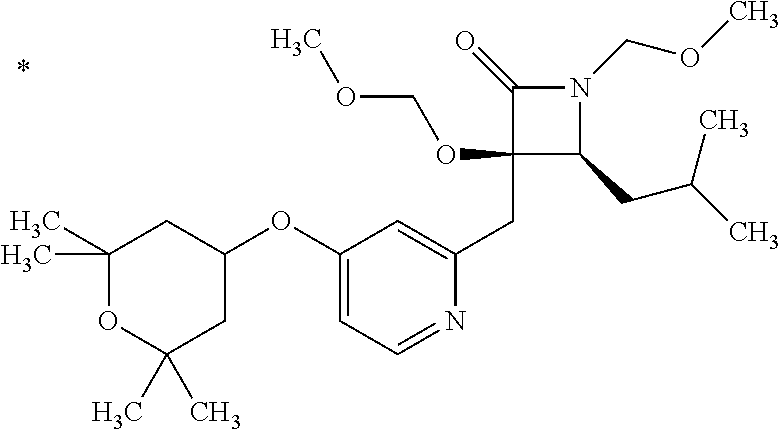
C1(CC2=CC(OC3CC(C)(C)OC(C)(C)C3)=CC=N2)(OCOC)C(CC(C)C)N(COC)C1=O
